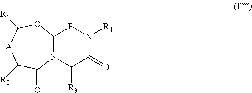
N1([R4])C(=O)C([R3])N2C(B1)OC([R1])[A]C([R2])C2=O
